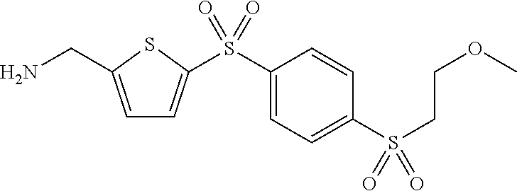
C1=C(CN)SC(S(C2=CC=C(S(CCOC)(=O)=O)C=C2)(=O)=O)=C1
